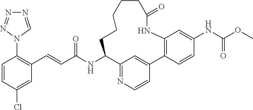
C(C(NC1C2=NC=CC(=C2)C2=C(C=C(NC(OC)=O)C=C2)NC(=O)CCCCC1)=O)=CC1=C(N2C=NN=N2)C=CC(Cl)=C1
